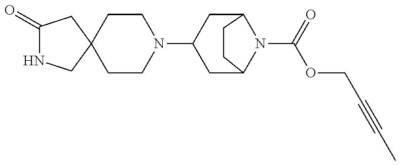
C1(=O)NCC2(C1)CCN(C1CC3N(C(=O)OCC#CC)C(C1)CC3)CC2
